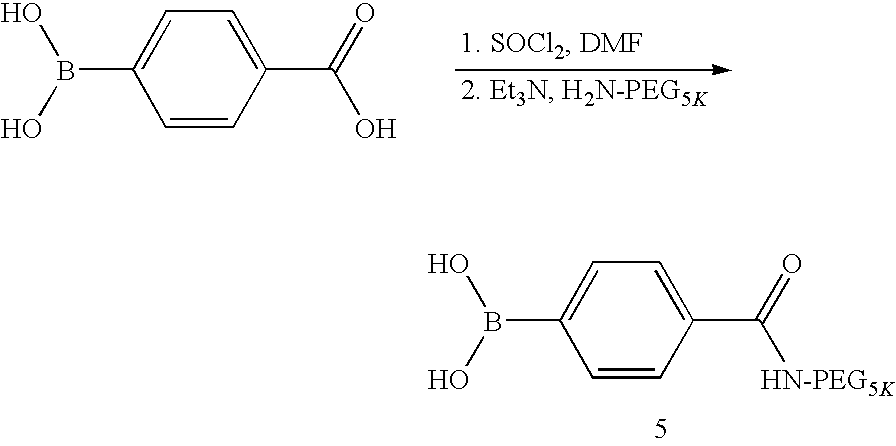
C1=CC(C(=O)[HN-PEG5K])=CC=C1B(O)O.C1=CC(C(=O)O)=CC=C1B(O)O
